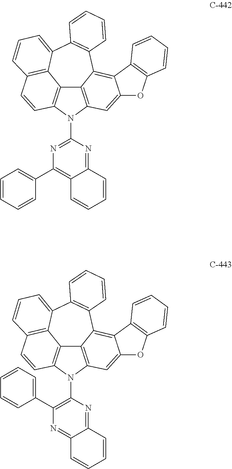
C12=C3C=CC4=C1C(=CC=C4)C1=C(C4=C5C(=CC(=C24)N3C2=NC(C3=CC=CC=C3)=C3C(=N2)C=CC=C3)OC2=C5C=CC=C2)C=CC=C1.C12=C3C=CC4=C1C(=CC=C4)C1=C(C4=C5C(=CC(=C24)N3C2=C(C3=CC=CC=C3)N=C3C(=N2)C=CC=C3)OC2=C5C=CC=C2)C=CC=C1
